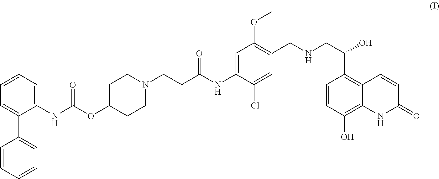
C1(NC(OC2CCN(CCC(NC3=CC(OC)=C(CNCC(O)C4=C5C(=C(O)C=C4)NC(=O)C=C5)C=C3Cl)=O)CC2)=O)=CC=CC=C1C1=CC=CC=C1
